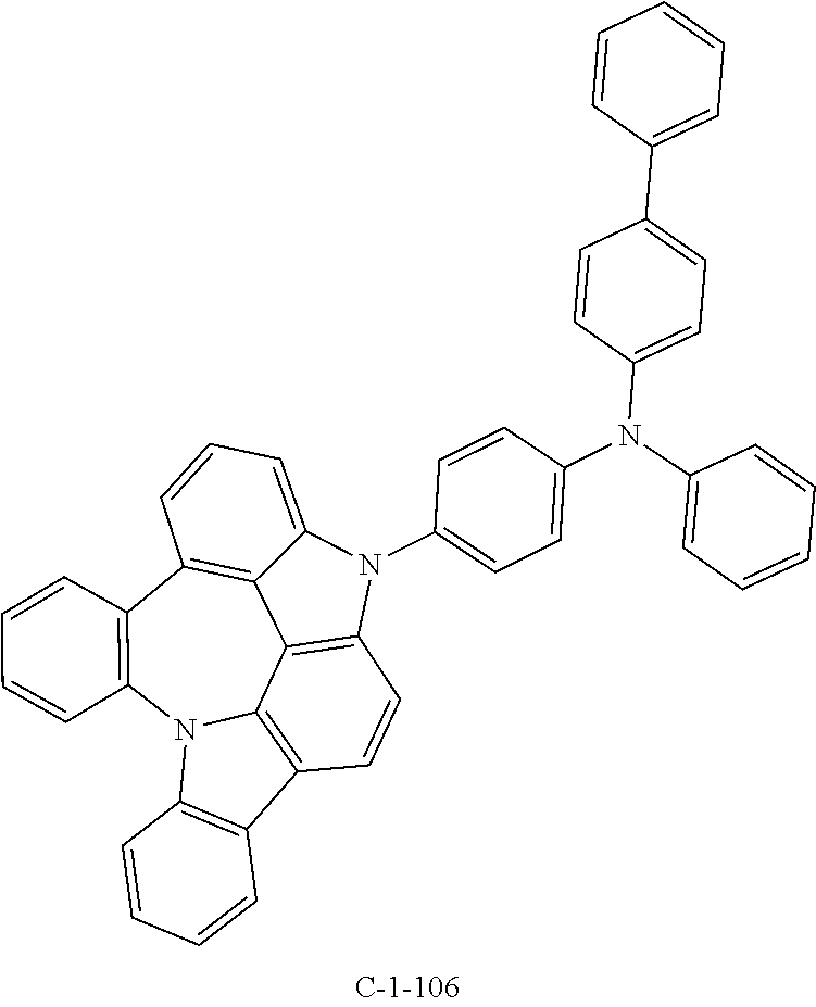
C1(N2C3=CC=CC4=C3C3=C2C=CC2=C3N(C3=C4C=CC=C3)C3=C2C=CC=C3)=CC=C(N(C2=CC=CC=C2)C2=CC=C(C3=CC=CC=C3)C=C2)C=C1
